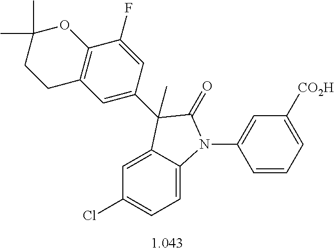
C1=C2C(=CC=C1Cl)N(C1=CC([CO2H])=CC=C1)C(=O)C2(C1=CC2=C(C(F)=C1)OC(C)(C)CC2)C
